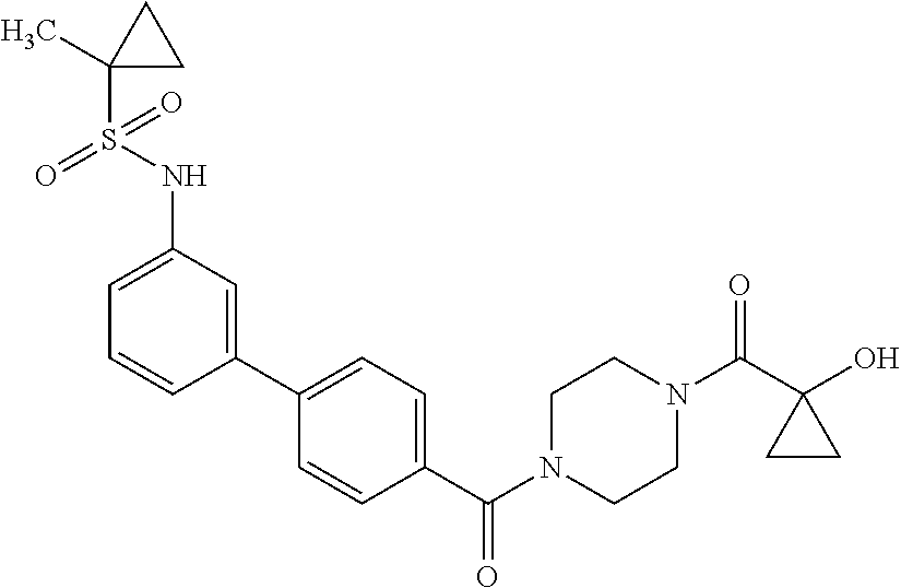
OC1(C(N2CCN(C(=O)C3=CC=C(C4=CC(NS(=O)(C5(C)CC5)=O)=CC=C4)C=C3)CC2)=O)CC1
